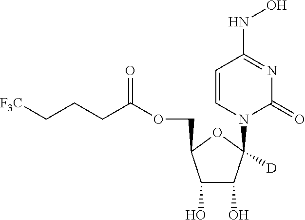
C1(O)C(O)C(N2C(=O)N=C(NO)C=C2)([D])OC1COC(CCC[F3C])=O
